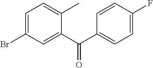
C1=C(Br)C=C(C(C2=CC=C(F)C=C2)=O)C(C)=C1
